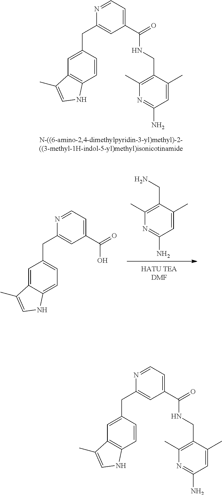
C1(CC2=CC(C(=O)NCC3=C(C)N=C(N)C=C3C)=CC=N2)=CC2=C(C=C1)NC=C2C.NCC1=C(C)N=C(N)C=C1C.C1(CC2=CC(C(=O)O)=CC=N2)=CC=C2C(=C1)C(C)=CN2.C1(CC2=CC(C(=O)NCC3=C(C)N=C(N)C=C3C)=CC=N2)=CC2=C(C=C1)NC=C2C
